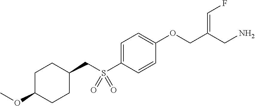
C1=C(S(CC2CCC(OC)CC2)(=O)=O)C=CC(OCC(CN)=CF)=C1
